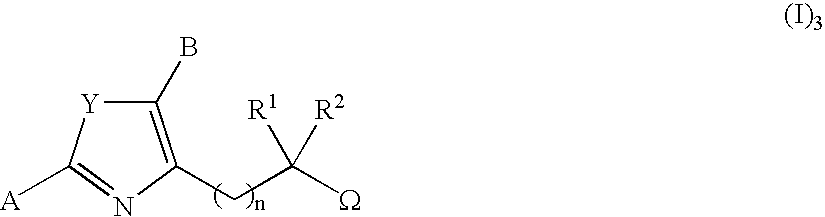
C1(B)=C(CC([W])([R2])[R1])N=C([A])[Y]1
